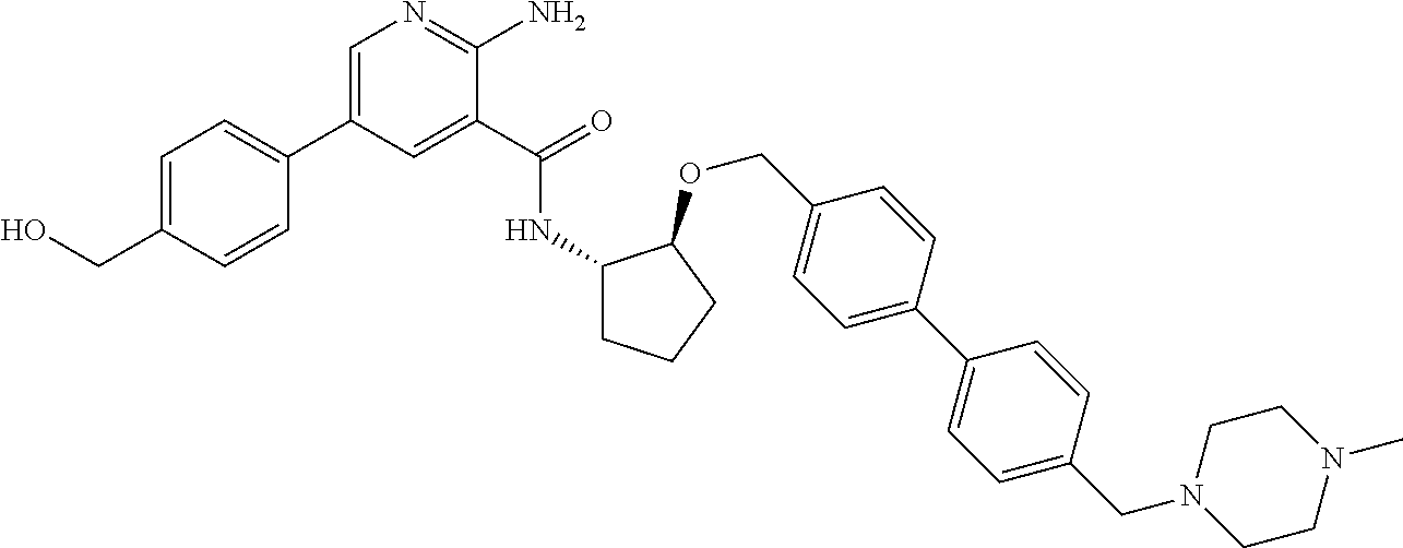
C1=C(C2=CC=C(CO)C=C2)C=C(C(=O)NC2CCCC2OCC2=CC=C(C3=CC=C(CN4CCN(C)CC4)C=C3)C=C2)C(N)=N1
